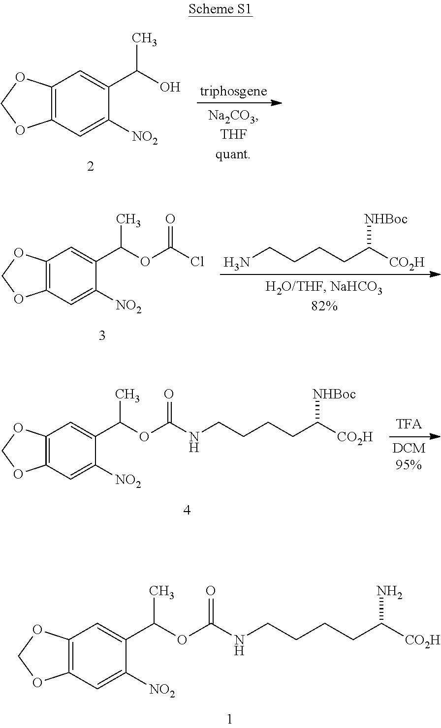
C12=C(C=C([NO2])C(C(O)C)=C1)OCO2.NCCCCC([CO2H])[NHBoc].C12=C(C=C([NO2])C(C(OC(=O)Cl)C)=C1)OCO2.C12=C(C=C([NO2])C(C(OC(=O)NCCCCC([CO2H])[NHBoc])C)=C1)OCO2.C12=C(C=C([NO2])C(C(OC(=O)NCCCCC([CO2H])N)C)=C1)OCO2
